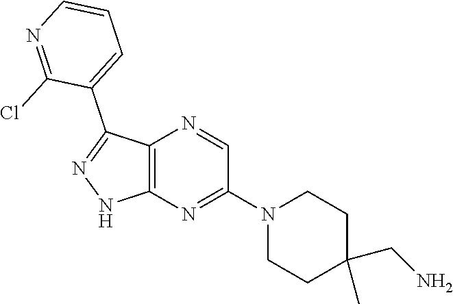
C12=C(N=C(N3CCC(C)(CN)CC3)C=N1)NN=C2C1=CC=CN=C1Cl
